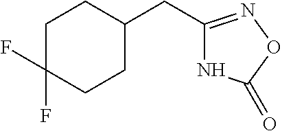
N1C(CC2CCC(F)(F)CC2)=NOC1=O
